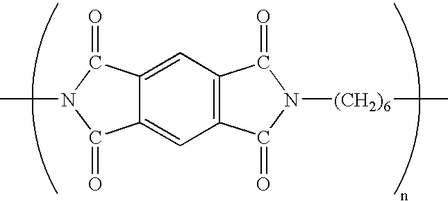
C12=C(C=C3C(=C1)C(=O)N(C)C3=O)C(=O)N([(CH2)6]C)C2=O
